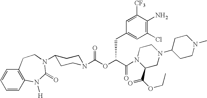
C(C(OC(N1CCC(N2C(=O)N([H])C3=C(C=CC=C3)CC2)CC1)=O)CC1=CC(Cl)=C(N)C([CF3])=C1)(=O)N1C(C(OCC)=O)CN(C2CCN(C)CC2)CC1
